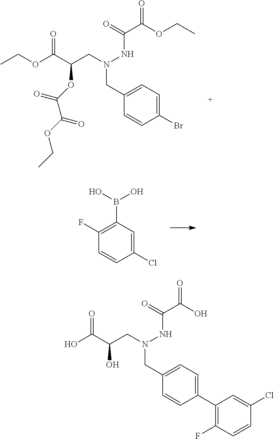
O(C(C(CN(NC(C(OCC)=O)=O)CC1=CC=C(Br)C=C1)OC(C(OCC)=O)=O)=O)CC.C1(Cl)=CC(B(O)O)=C(F)C=C1.OC(C(CN(NC(C(O)=O)=O)CC1=CC=C(C2=C(F)C=CC(Cl)=C2)C=C1)O)=O
